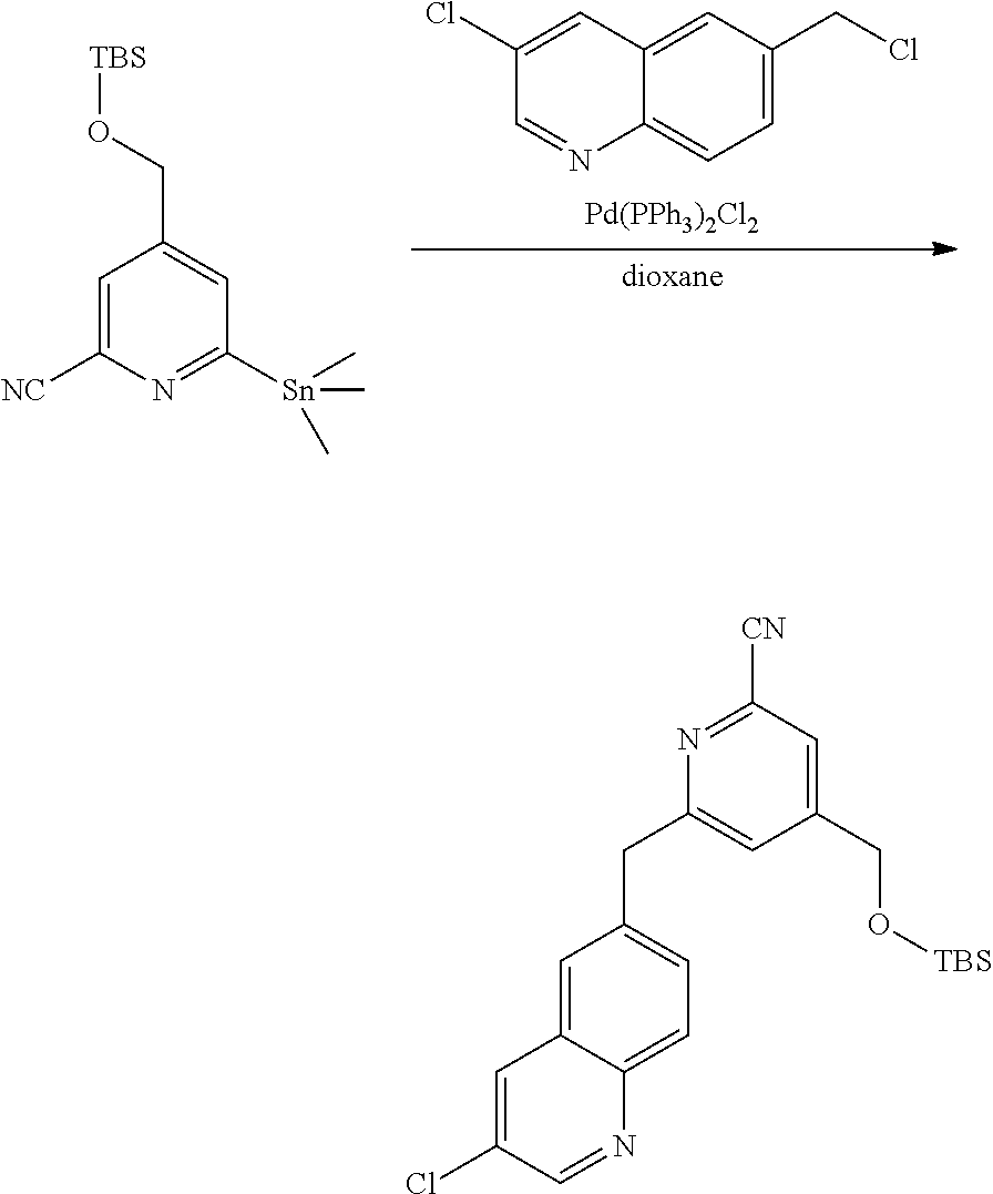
[Pd(PPh3)2Cl2].C12=CC=C(CCl)C=C1C=C(Cl)C=N2.[dioxane].C1=C([NC])N=C([Sn](C)(C)C)C=C1CO[TBS].C1(Cl)=CC2=CC(CC3=CC(CO[TBS])=CC([CN])=N3)=CC=C2N=C1
